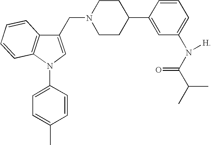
C1(CN2CCC(C3=CC(N(C(C(C)C)=O)[H])=CC=C3)CC2)=CN(C2=CC=C(C)C=C2)C2=C1C=CC=C2
